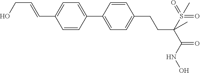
C1(C2=CC=C(C=CCO)C=C2)=CC=C(CCC(C(=O)NO)(S(=O)(=O)C)C)C=C1
